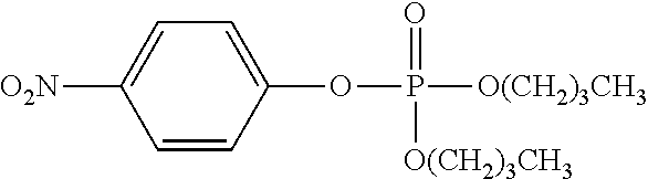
C1=CC(OP([O(CH2)3CH3])(=O)[O(CH2)3CH3])=CC=C1[O2N]
